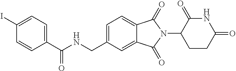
C(NCC1=CC=C2C(=C1)C(=O)N(C1CCC(=O)NC1=O)C2=O)(=O)C1=CC=C(I)C=C1
